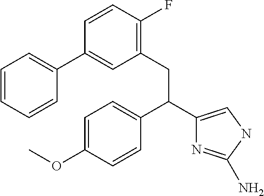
C1=C(OC)C=CC(C(C2=CNC(N)=N2)CC2=C(F)C=CC(C3=CC=CC=C3)=C2)=C1
